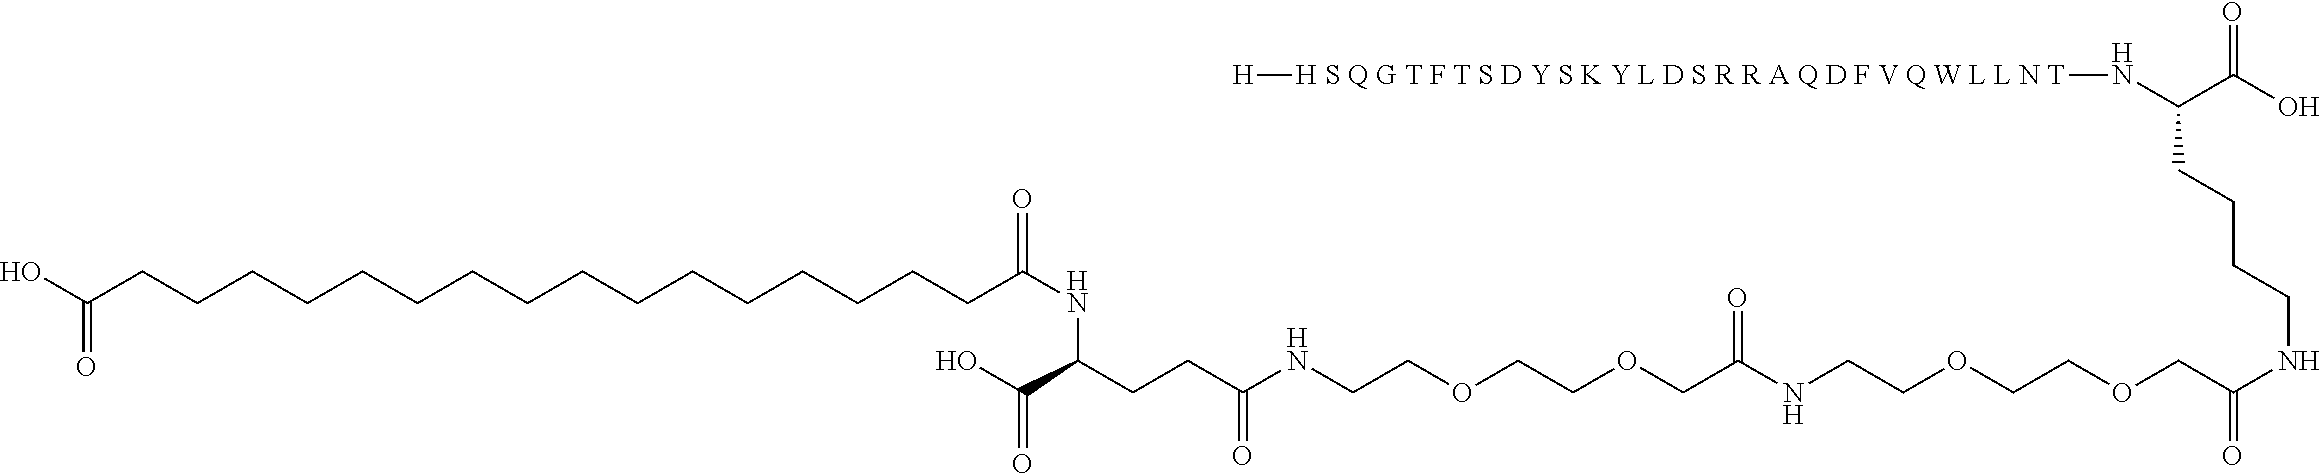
[H][H S Q G T F T S D Y S K Y L D S R R A Q D F V Q W L L N T]NC(CCCCNC(=O)COCCOCCNC(COCCOCCNC(CCC(C(O)=O)NC(CCCCCCCCCCCCCCCCC(O)=O)=O)=O)=O)C(=O)O
